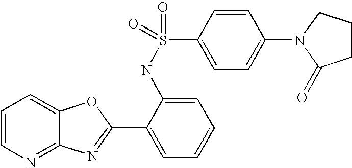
C12=NC=CC=C1OC(C1=CC=CC=C1NS(C1=CC=C(N3CCCC3=O)C=C1)(=O)=O)=N2
